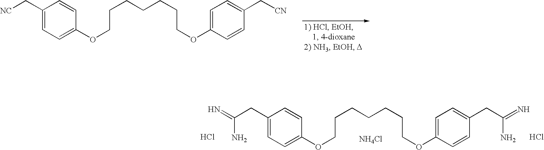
C(CCCCCOC1=CC=C(C[CN])C=C1)COC1=CC=C(C[NC])C=C1.C(CCCCCOC1=CC=C(CC(=N)N)C=C1)COC1=CC=C(CC(=N)N)C=C1.Cl.Cl.[NH4Cl]
